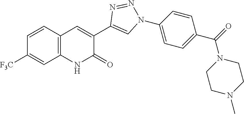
C1=C([F3C])C=CC2=C1NC(=O)C(C1=CN(C3=CC=C(C(=O)N4CCN(C)CC4)C=C3)N=N1)=C2
